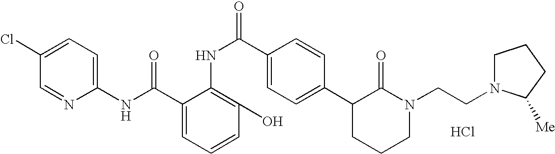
C1(NC(C2=CC=CC(O)=C2NC(C2=CC=C(C3CCCN(CCN4CCCC4[Me])C3=O)C=C2)=O)=O)=CC=C(Cl)C=N1.Cl
